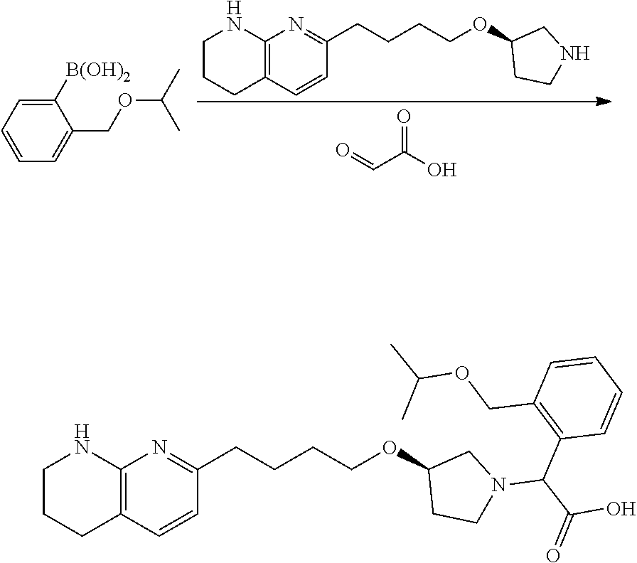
C1([B(OH)2])=CC=CC=C1COC(C)C.C1CCC2=C(N1)N=C(CCCCOC1CCNC1)C=C2.O=CC(O)=O.C1CCC2=C(N1)N=C(CCCCOC1CCN(C(C(O)=O)C3=C(COC(C)C)C=CC=C3)C1)C=C2
